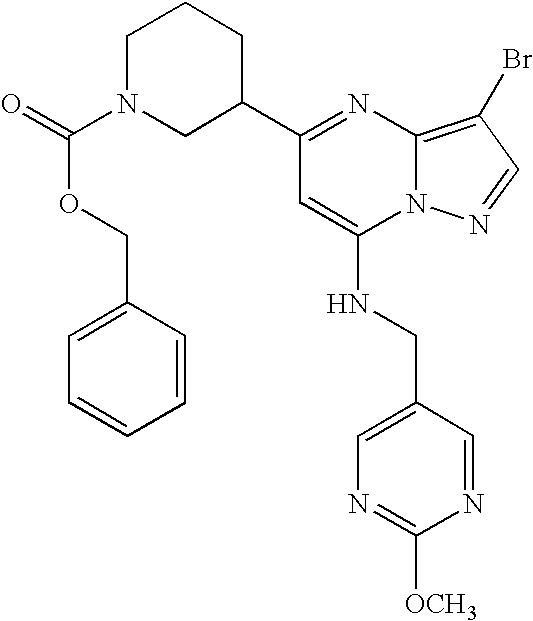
C1N(C(=O)OCC2=CC=CC=C2)CC(C2=NC3=C(Br)C=NN3C(NCC3=CN=C([OCH3])N=C3)=C2)CC1
